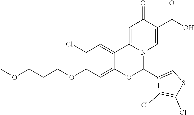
C1(Cl)=C(OCCCOC)C=C2C(=C1)C1=CC(=O)C(C(=O)O)=CN1C(C1=CSC(Cl)=C1Cl)O2
